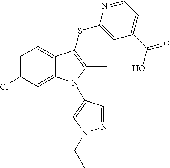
C1=C(Cl)C=C2C(=C1)C(SC1=CC(C(O)=O)=CC=N1)=C(C)N2C1=CN(CC)N=C1
